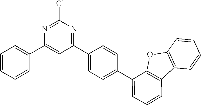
C12=C(OC3=C1C=CC=C3C1=CC=C(C3=NC(Cl)=NC(C4=CC=CC=C4)=C3)C=C1)C=CC=C2
